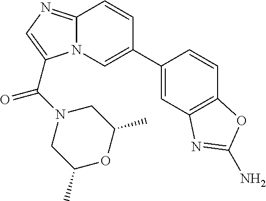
N12C(=NC=C1C(=O)N1CC(C)OC(C)C1)C=CC(C1=CC3=C(C=C1)OC(N)=N3)=C2
